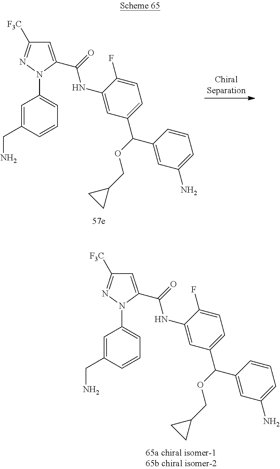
C1=C(C(=O)NC2=CC(C(OCC3CC3)C3=CC(N)=CC=C3)=CC=C2F)N(C2=CC=CC(CN)=C2)N=C1[F3C].C1=C(C(=O)NC2=CC(C(OCC3CC3)C3=CC(N)=CC=C3)=CC=C2F)N(C2=CC=CC(CN)=C2)N=C1[F3C]
